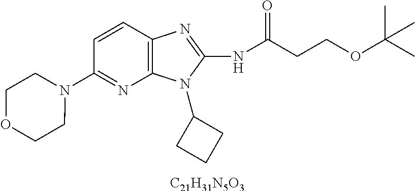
C1=CC2=C(N=C1N1CCOCC1)N(C1CCC1)C(NC(CCOC(C)(C)C)=O)=N2.[C21H31N5O3]
